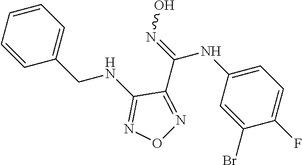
C1=C(NC(=NO)C2=NON=C2NCC2=CC=CC=C2)C=C(Br)C(F)=C1
